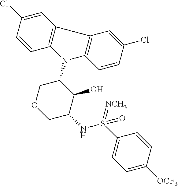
N1(C2COCC(NS(C3=CC=C([OCF3])C=C3)(=O)=[NCH3])C2O)C2=C(C3=C1C=CC(Cl)=C3)C=C(Cl)C=C2
